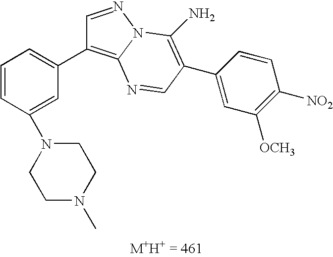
C1=CC=C(C2=C3N(N=C2)C(N)=C(C2=CC([OCH3])=C([NO2])C=C2)C=N3)C=C1N1CCN(C)CC1
